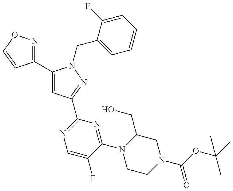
C1(C2=CC(C3=NC=C(F)C(N4CCN(C(OC(C)(C)C)=O)CC4CO)=N3)=NN2CC2=CC=CC=C2F)=NOC=C1
